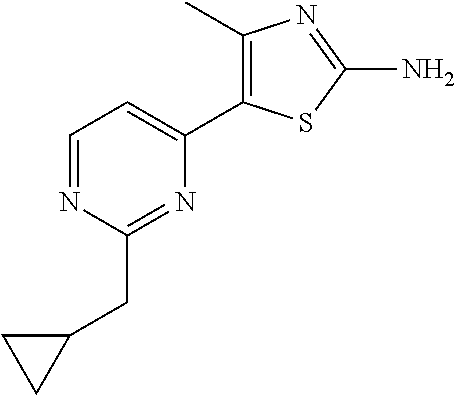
C1=NC(CC2CC2)=NC(C2=C(C)N=C(N)S2)=C1
